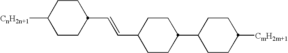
C1([CnH2n+1])CCC(C=CC2CCC(C3CCC([CmH2m+1])CC3)CC2)CC1
